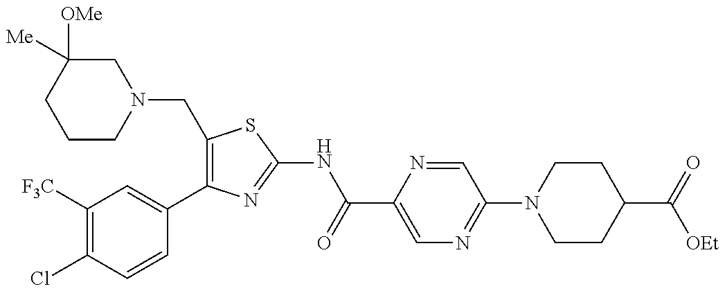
C1(CN2CC([OMe])([Me])CCC2)=C(C2=CC([F3C])=C(Cl)C=C2)N=C(NC(C2=CN=C(N3CCC(C(=O)[OEt])CC3)C=N2)=O)S1
